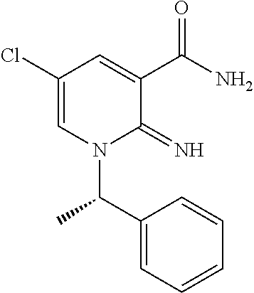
C1(Cl)=CN(C(C2=CC=CC=C2)C)C(=N)C(C(N)=O)=C1
